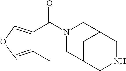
C1(C)=NOC=C1C(N1CC2CC(C1)CNC2)=O
